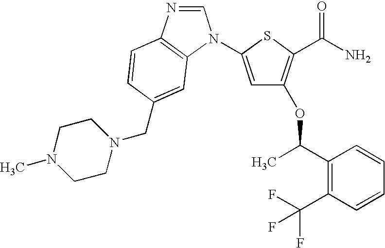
C1=C(N2C=NC3=C2C=C(CN2CCN(C)CC2)C=C3)SC(C(=O)N)=C1OC(C)C1=C(C(F)(F)F)C=CC=C1
